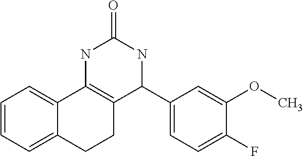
C1=CC=C2C(=C1)C1=C(CC2)C(C2=CC=C(F)C(OC)=C2)NC(=O)N1
